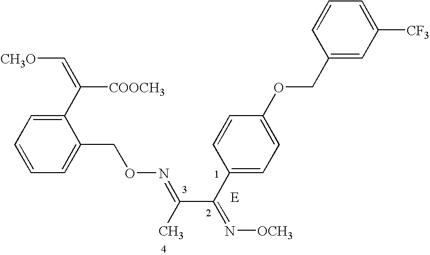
[CH3O]C=C([COOCH3])C1=CC=CC=C1CON=C(C(C1=CC=C(OCC2=CC([CF3])=CC=C2)C=C1)=N[OCH3])C
